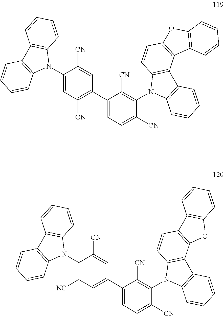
C1(N2C3=C(C4=C2C=CC=C4)C=CC=C3)=CC([CN])=C(C2=CC=C([CN])C(N3C4=C(C5=C3C=CC3=C5C5=C(O3)C=CC=C5)C=CC=C4)=C2[CN])C=C1[CN].C1(N2C3=C(C4=C2C=CC=C4)C=CC=C3)=C([NC])C=C(C2=CC=C([CN])C(N3C4=C(C5=C3C=CC3=C5OC5=C3C=CC=C5)C=CC=C4)=C2[CN])C=C1[CN]
